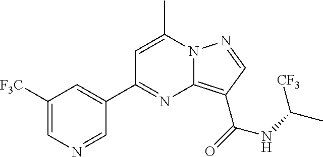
C1([F3C])=CN=CC(C2=NC3=C(C(NC(C)[CF3])=O)C=NN3C(C)=C2)=C1
